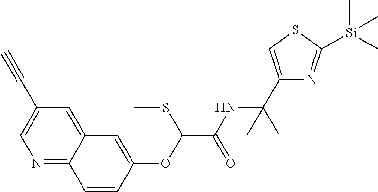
N1=C2C(=CC(C#C)=C1)C=C(OC(C(NC(C1=CSC([Si](C)(C)C)=N1)(C)C)=O)SC)C=C2
